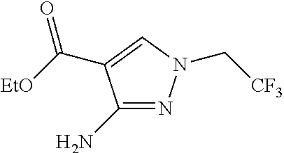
NC1=NN(C[CF3])C=C1C([EtO])=O
